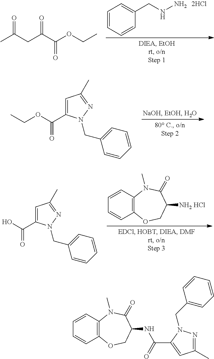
C1=CC=CC(CNN)=C1.O=C(CC(C(OCC)=O)=O)C.CCOC(=O)C1=CC(C)=NN1CC1=CC=CC=C1.C12=C(C=CC=C1)N(C)C(=O)C([NH2 HCl])CO2.OC(=O)C1=CC(C)=NN1CC1=CC=CC=C1.C12=C(C=CC=C1)N(C)C(=O)C(NC(=O)C1=CC(C)=NN1CC1=CC=CC=C1)CO2
